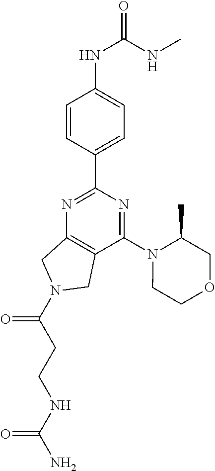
C1(C2=NC3=C(C(N4CCOCC4C)=N2)CN(C(CCNC(N)=O)=O)C3)=CC=C(NC(=O)NC)C=C1
